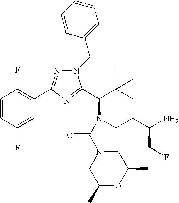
C1=CC(F)=CC(C2=NN(CC3=CC=CC=C3)C(C(C(C)(C)C)N(CCC(N)CF)C(N3CC(C)OC(C)C3)=O)=N2)=C1F
